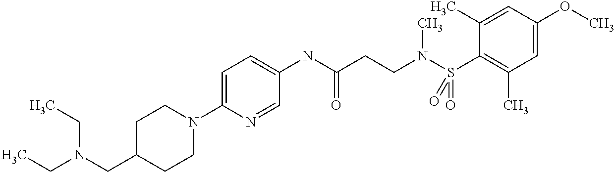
C1(CN(CC)CC)CCN(C2=CC=C(NC(CCN(S(C3=C(C)C=C(OC)C=C3C)(=O)=O)C)=O)C=N2)CC1
